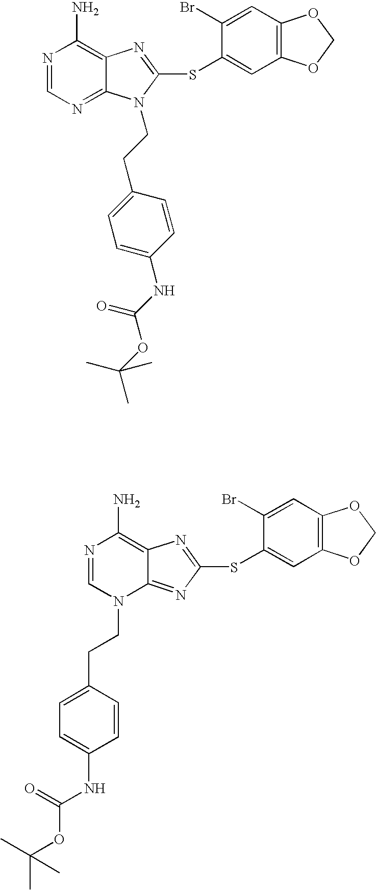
N1=CN=C2C(=C1N)N=C(SC1=CC3=C(C=C1Br)OCO3)N2CCC1=CC=C(NC(=O)OC(C)(C)C)C=C1.N1=CN(CCC2=CC=C(NC(=O)OC(C)(C)C)C=C2)C2=NC(SC3=CC4=C(C=C3Br)OCO4)=NC2=C1N
